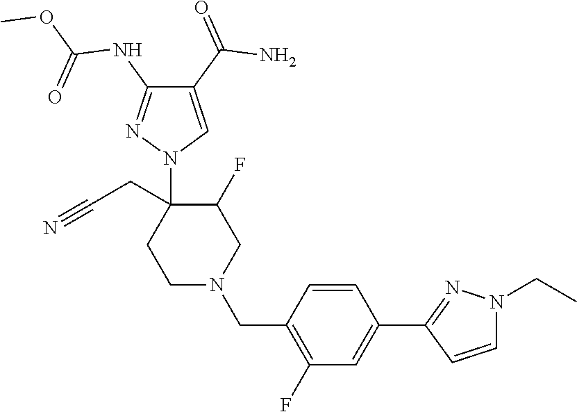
C1N(CC2=C(F)C=C(C3=NN(CC)C=C3)C=C2)CC(F)C(CC#N)(N2C=C(C(=O)N)C(NC(OC)=O)=N2)C1
